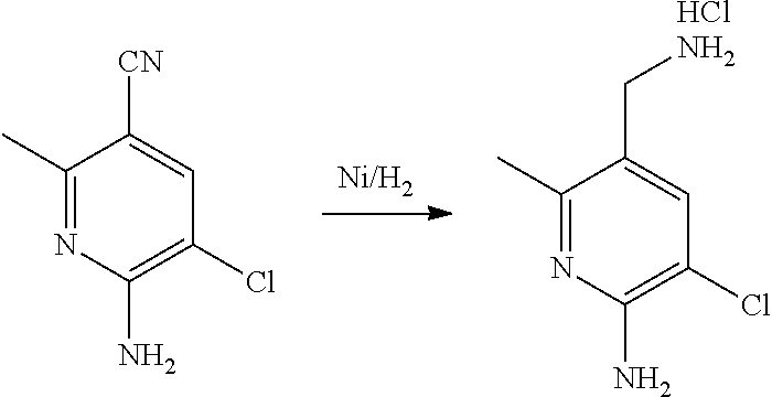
NC1=C(Cl)C=C(CN)C(C)=N1.Cl.NC1=C(Cl)C=C([CN])C(C)=N1
